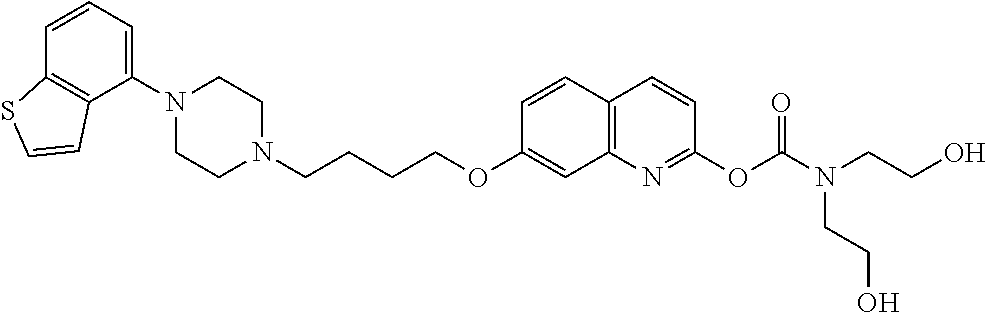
C1N(C2=CC=CC3=C2C=CS3)CCN(CCCCOC2=CC3=C(C=C2)C=CC(OC(N(CCO)CCO)=O)=N3)C1
